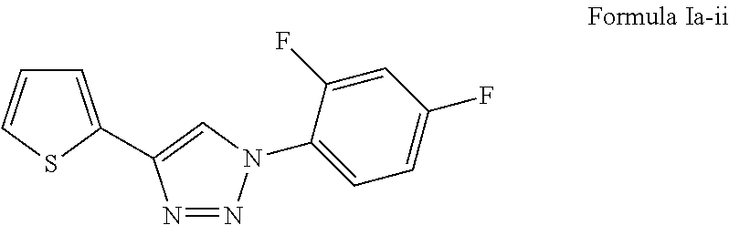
N1=NN(C2=CC=C(F)C=C2F)C=C1C1=CC=CS1
